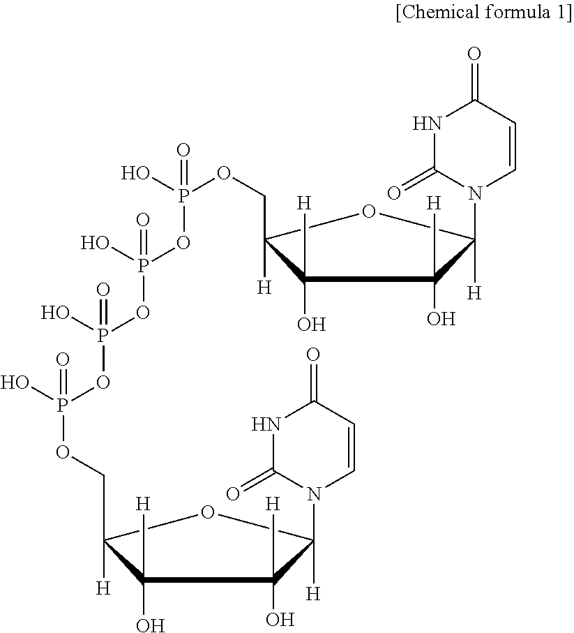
[H]C1(N2C=CC(=O)NC2=O)C(O)([H])C(O)([H])C([H])(COP(O)(OP(OP(OP(OCC2([H])OC([H])(N3C=CC(=O)NC3=O)C(O)([H])C2(O)[H])(O)=O)(O)=O)(O)=O)=O)O1
